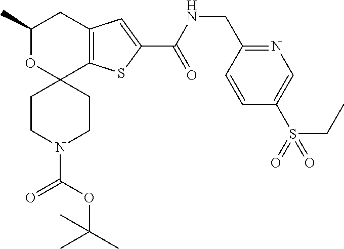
C1(C)OC2(C3=C(C1)C=C(C(NCC1=NC=C(S(=O)(CC)=O)C=C1)=O)S3)CCN(C(=O)OC(C)(C)C)CC2
